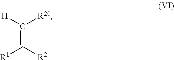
[H]C([R20])=C([R2])[R1]
